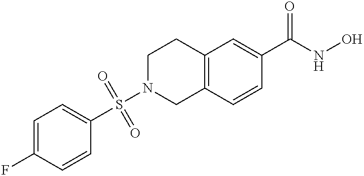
S(N1CC2=C(CC1)C=C(C(NO)=O)C=C2)(C1=CC=C(F)C=C1)(=O)=O
